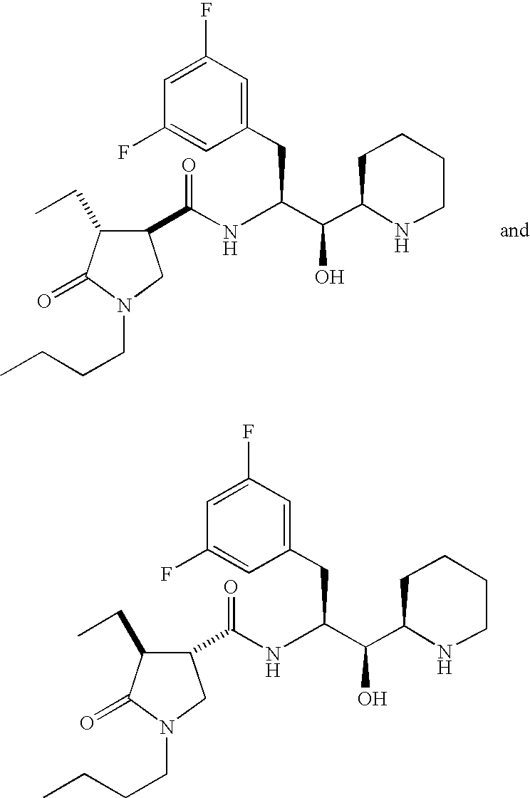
C(C(NC(=O)C1C(CC)C(=O)N(CCCC)C1)C(O)C1NCCCC1)C1=CC(F)=CC(F)=C1.C(C(NC(=O)C1C(CC)C(=O)N(CCCC)C1)C(O)C1NCCCC1)C1=CC(F)=CC(F)=C1
